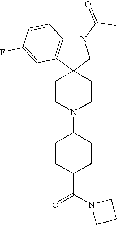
C1CN(C2CCC(C(N3CCC3)=O)CC2)CCC12CN(C(C)=O)C1=C2C=C(F)C=C1
